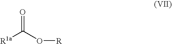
[R1a]C(O[R])=O
